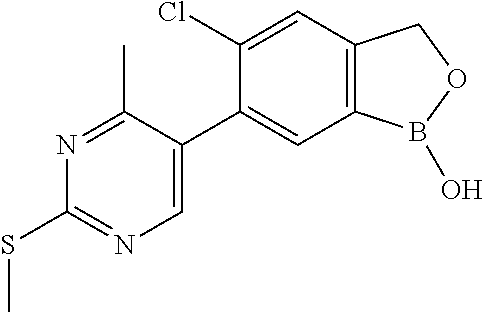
C1=C(C2=CC3=C(C=C2Cl)COB3O)C(C)=NC(SC)=N1
